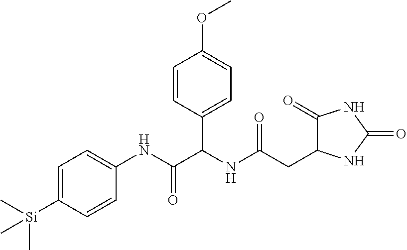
C(C(NC(C(NC1=CC=C([Si](C)(C)C)C=C1)=O)C1=CC=C(OC)C=C1)=O)C1C(=O)NC(=O)N1
